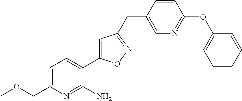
COCC1=CC=C(C2=CC(CC3=CN=C(OC4=CC=CC=C4)C=C3)=NO2)C(N)=N1
